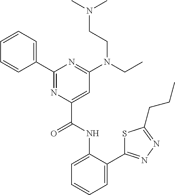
C1=C(NC(C2=CC(N(CC)CCN(C)C)=NC(C3=CC=CC=C3)=N2)=O)C(C2=NN=C(CCC)S2)=CC=C1
